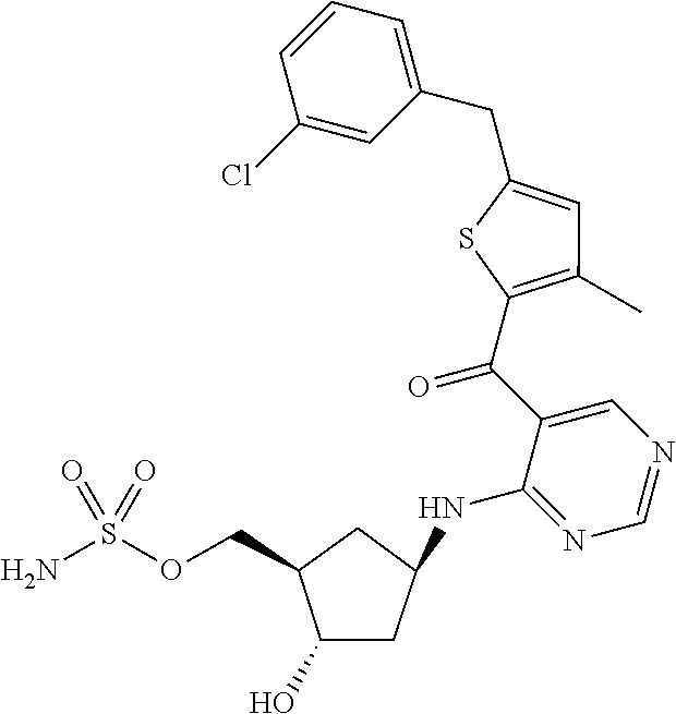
S(N)(=O)(=O)OCC1C(O)CC(NC2=NC=NC=C2C(=O)C2=C(C)C=C(CC3=CC=CC(Cl)=C3)S2)C1
